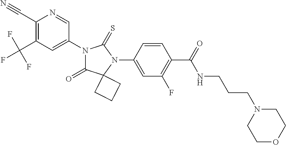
C1(C#N)=C(C(F)(F)F)C=C(N2C(=O)C3(N(C4=CC(F)=C(C(NCCCN5CCOCC5)=O)C=C4)C2=S)CCC3)C=N1
